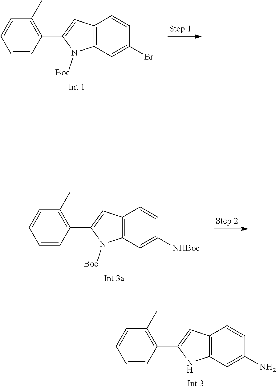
C12=C(C=C(N)C=C1)NC(C1=C(C)C=CC=C1)=C2.C12=C(C=C(Br)C=C1)N([Boc])C(C1=C(C)C=CC=C1)=C2.C12=C(C=C([NHBoc])C=C1)N([Boc])C(C1=C(C)C=CC=C1)=C2
